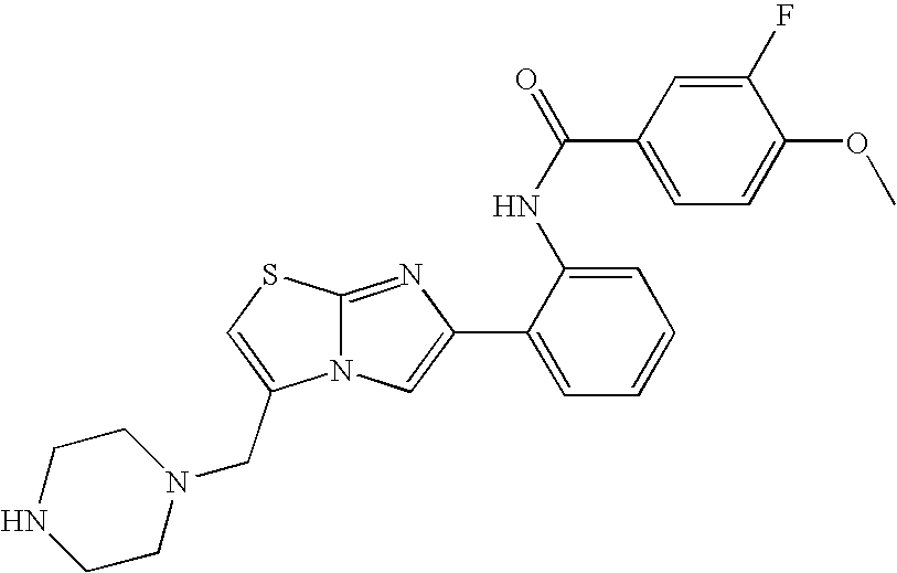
N12C(=NC(C3=CC=CC=C3NC(=O)C3=CC=C(OC)C(F)=C3)=C1)SC=C2CN1CCNCC1
